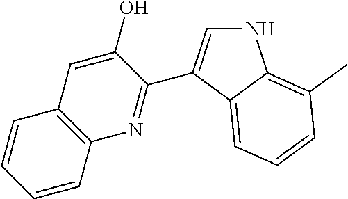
N1C=C(C2=NC3=C(C=C2O)C=CC=C3)C2=CC=CC(C)=C12
